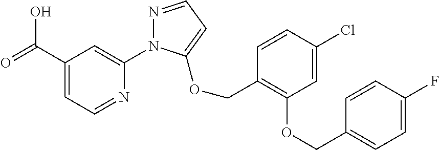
C1(C(=O)O)=CC=NC(N2N=CC=C2OCC2=C(OCC3=CC=C(F)C=C3)C=C(Cl)C=C2)=C1
